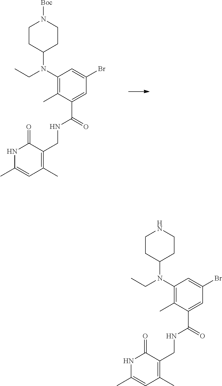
BrC1=CC(N(C2CCN([Boc])CC2)CC)=C(C)C(C(NCC2=C(C)C=C(C)NC2=O)=O)=C1.BrC1=CC(N(C2CCNCC2)CC)=C(C)C(C(NCC2=C(C)C=C(C)NC2=O)=O)=C1
